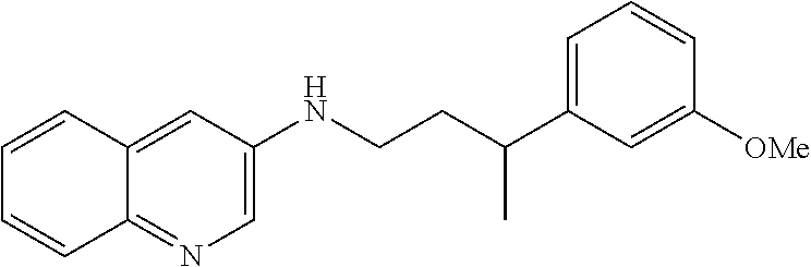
C1=C(NCCC(C2=CC=CC([OMe])=C2)C)C=C2C(=N1)C=CC=C2
